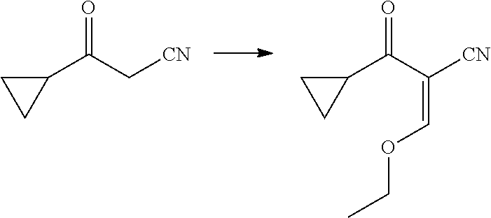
C1(C(C[CN])=O)CC1.C1(C(C([CN])=COCC)=O)CC1
